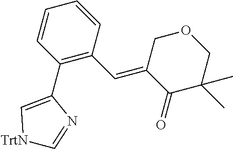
C1=CC(C2=C[TrtN]C=N2)=C(C=C2C(=O)C(C)(C)COC2)C=C1
